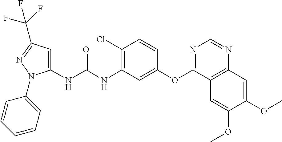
C1(NC(NC2=C(Cl)C=CC(OC3=NC=NC4=C3C=C(OC)C(OC)=C4)=C2)=O)=CC(C(F)(F)F)=NN1C1=CC=CC=C1
